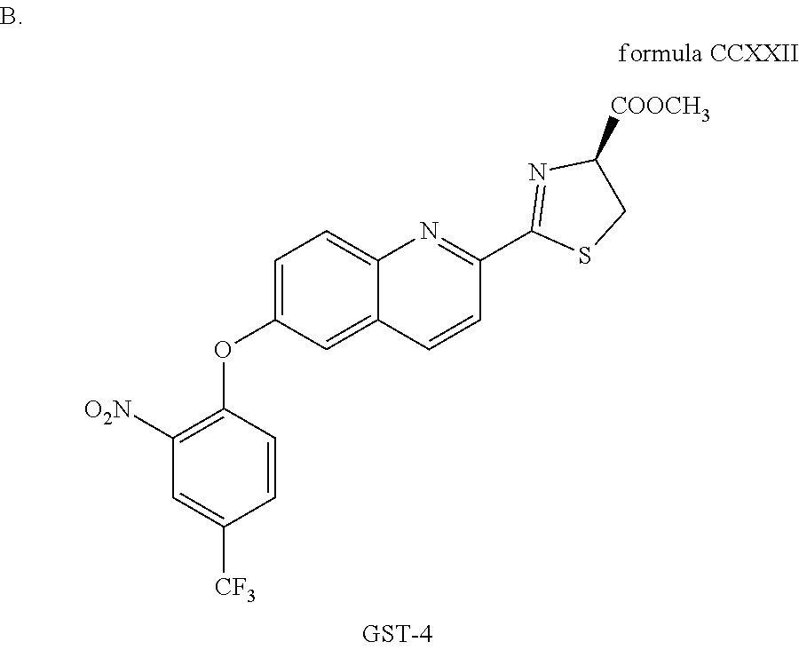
C1=CC(OC2=CC=C3C(=C2)C=CC(C2=NC([COOCH3])CS2)=N3)=C([O2N])C=C1[CF3]
